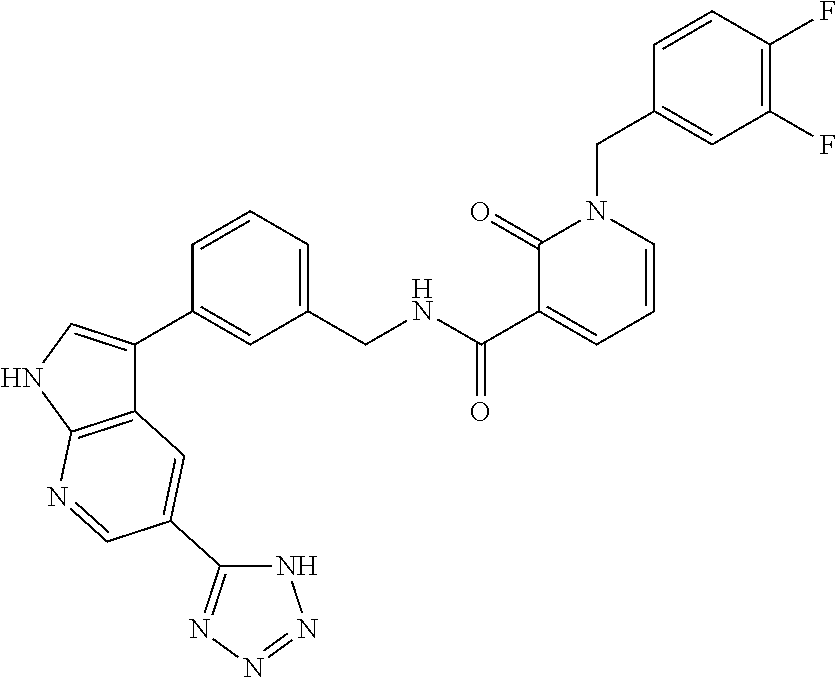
C(NC(C1=CC=CN(CC2=CC(F)=C(F)C=C2)C1=O)=O)C1=CC=CC(C2=CNC3=C2C=C(C2=NN=NN2)C=N3)=C1
